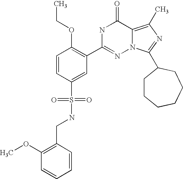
C(C1=C(OC)C=CC=C1)NS(C1=CC(C2=NN3C(=C(C)N=C3C3CCCCCC3)C(=O)N2)=C(OCC)C=C1)(=O)=O
